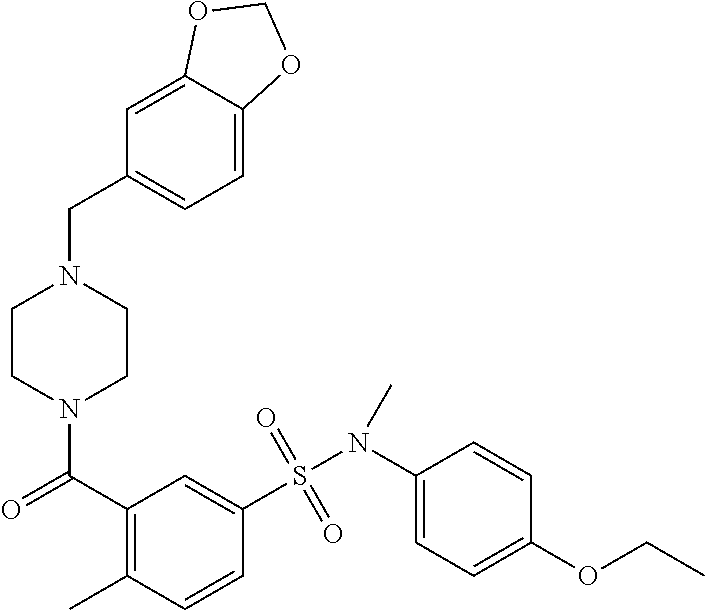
N1(C(C2=C(C)C=CC(S(N(C3=CC=C(OCC)C=C3)C)(=O)=O)=C2)=O)CCN(CC2=CC=C3C(=C2)OCO3)CC1
